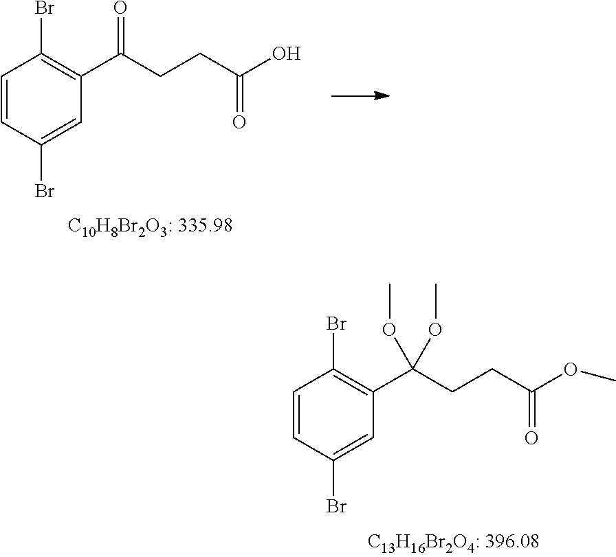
C1=CC(Br)=CC(C(CCC(O)=O)=O)=C1Br.C1=CC(Br)=CC(C(CCC(OC)=O)(OC)OC)=C1Br
